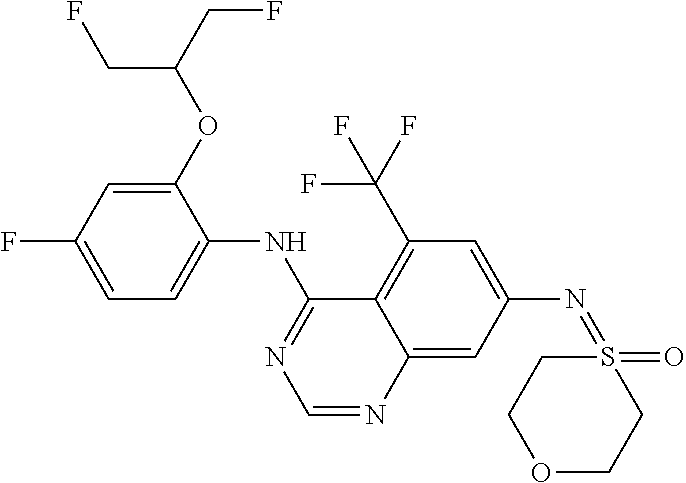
C1=C(F)C=C(OC(CF)CF)C(NC2=NC=NC3=CC(N=S4(=O)CCOCC4)=CC(C(F)(F)F)=C23)=C1
